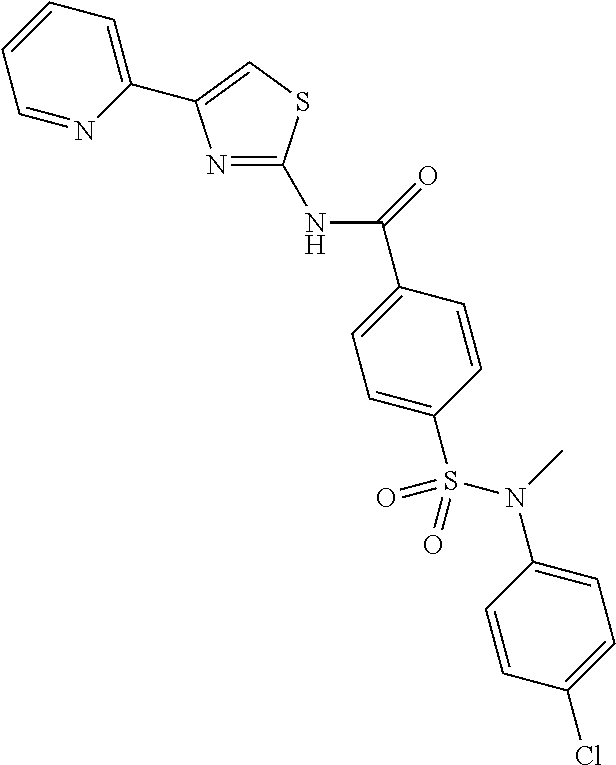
C(C1=CC=C(S(N(C2=CC=C(Cl)C=C2)C)(=O)=O)C=C1)(=O)NC1=NC(C2=CC=CC=N2)=CS1
